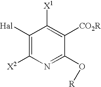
C1([Hal])=C([X2])N=C(O[R])C([CO2R])=C1[X1]
